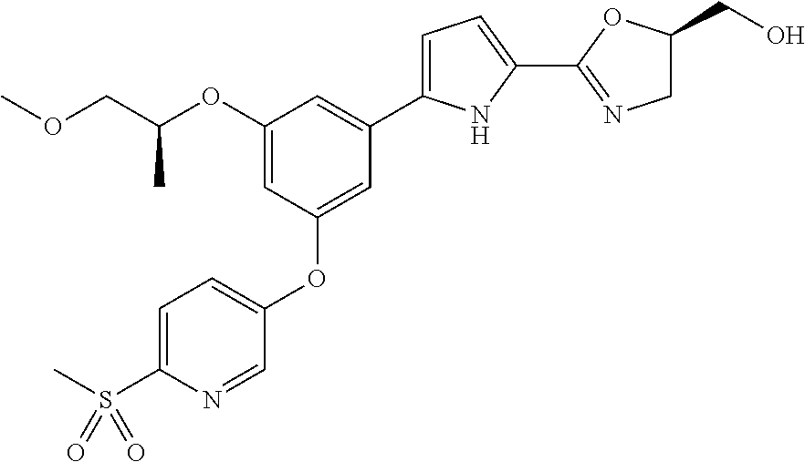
C1(OC(COC)C)=CC(OC2=CC=C(S(=O)(C)=O)N=C2)=CC(C2=CC=C(C3=NCC(CO)O3)N2)=C1
